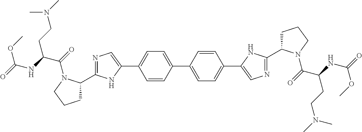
C1(C2CCCN2C(=O)C(CCN(C)C)NC(=O)OC)=NC=C(C2=CC=C(C3=CC=C(C4=CN=C(C5CCCN5C(=O)C(CCN(C)C)NC(=O)OC)N4)C=C3)C=C2)N1
